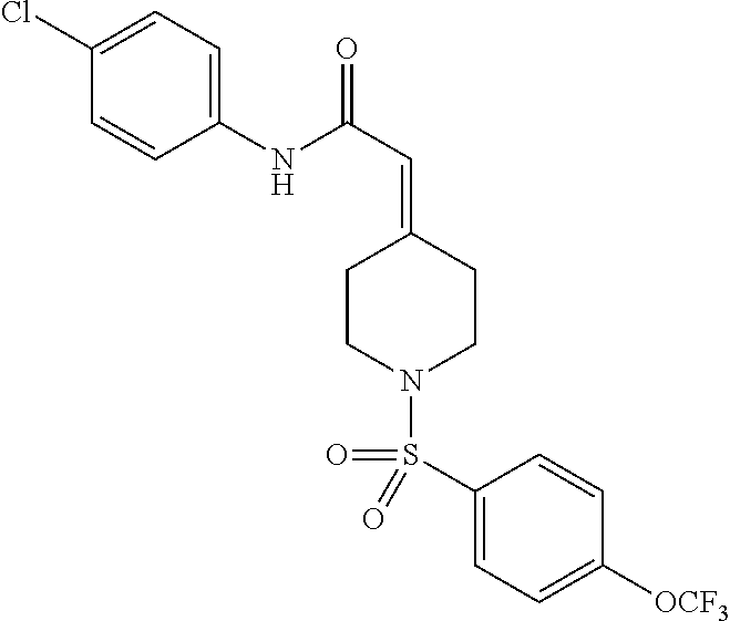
C1(NC(C=C2CCN(S(C3=CC=C([OCF3])C=C3)(=O)=O)CC2)=O)=CC=C(Cl)C=C1
